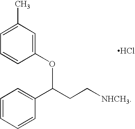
C1=C(C)C=C(OC(C2=CC=CC=C2)CC[NHCH3])C=C1.Cl
